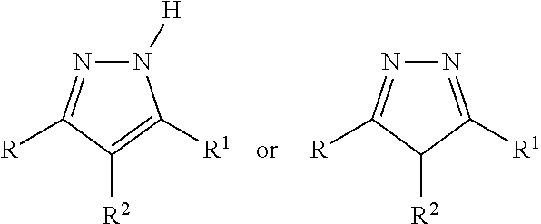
N1([H])N=C([R])C([R2])=C1[R1].N1=C([R1])C([R2])C([R])=N1
